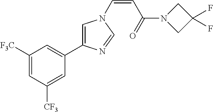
C1([F3C])=CC([CF3])=CC(C2=CN(C=CC(N3CC(F)(F)C3)=O)C=N2)=C1
